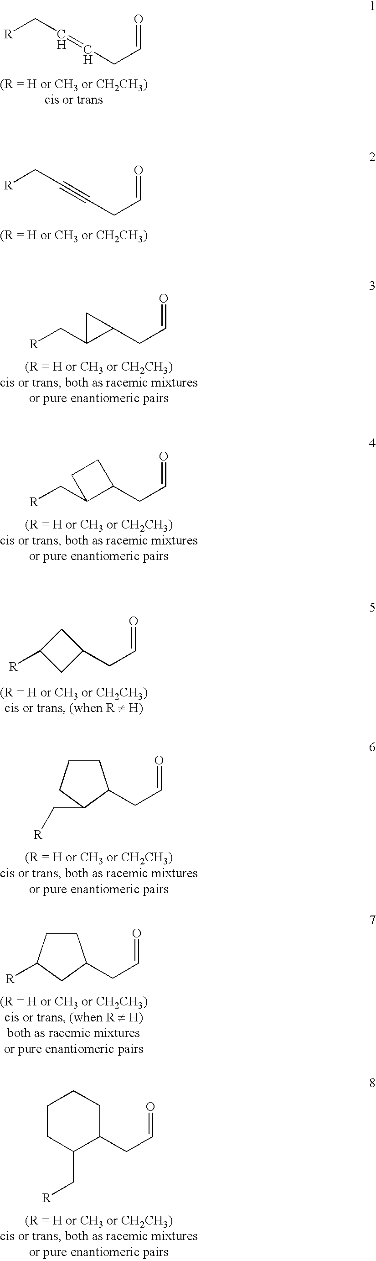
[R]CC=CCC=O.[R]CC#CCC=O.C1(CC=O)CC1C[R].C1(CC=O)C(C[R])CC1.C1C([R])CC1CC=O.C1CCC(C[R])C1CC=O.C1CC([R])CC1CC=O.C1CC(C[R])C(CC=O)CC1
